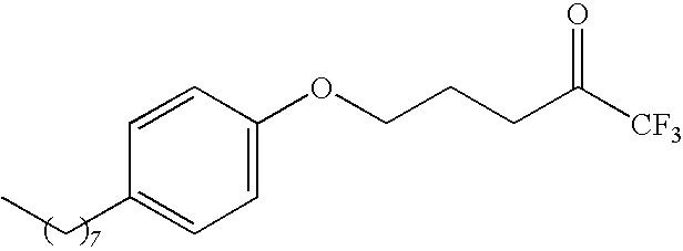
C1(OCCCC([CF3])=O)=CC=C(CC)C=C1
